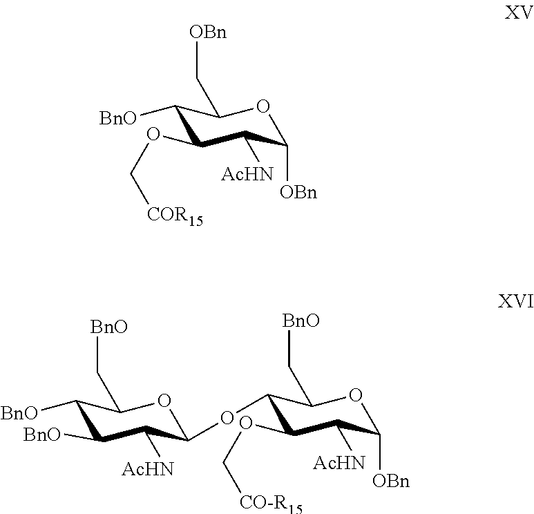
C1([BnO])C(OC[COR15])C([AcHN])C([OBn])OC1C[OBn].C1([BnO])C([BnO])C([AcHN])C(OC2C(C[BnO])OC([OBn])C([AcHN])C2OC[CO-R15])OC1C[BnO]
